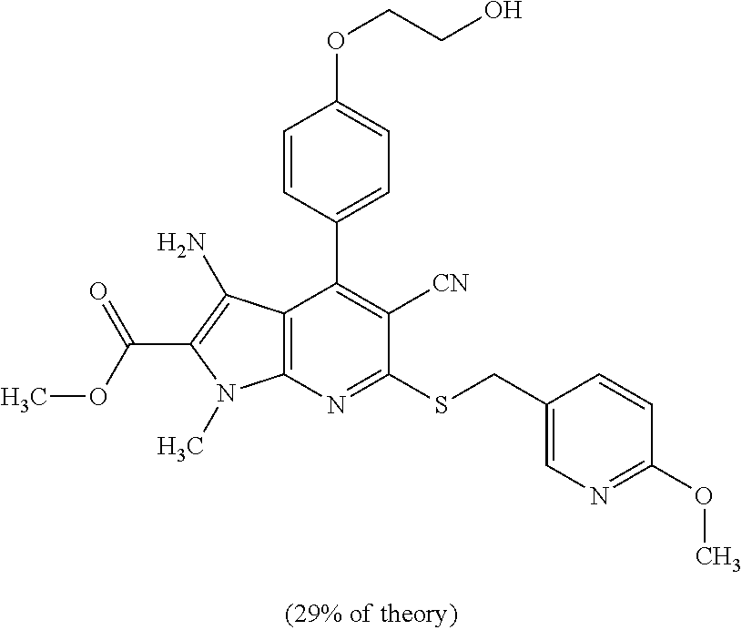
C12=C(N=C(SCC3=CN=C(OC)C=C3)C([CN])=C1C1=CC=C(OCCO)C=C1)N(C)C(C(OC)=O)=C2N
